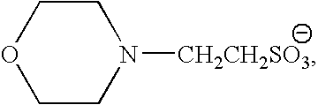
O1CCN([CH2CH2SO3])CC1
